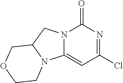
ClC1=NC(=O)N2C(=C1)N1C(C2)COCC1
